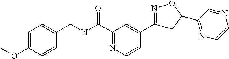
C1=C(OC)C=CC(CNC(C2=NC=CC(C3=NOC(C4=NC=CN=C4)C3)=C2)=O)=C1
